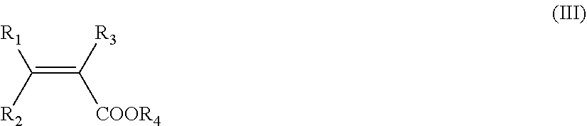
[R1]C([R2])=C([R3])[COOR4]
